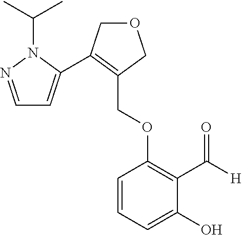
C1(COC2=C(C([H])=O)C(O)=CC=C2)=C(C2=CC=NN2C(C)C)COC1
